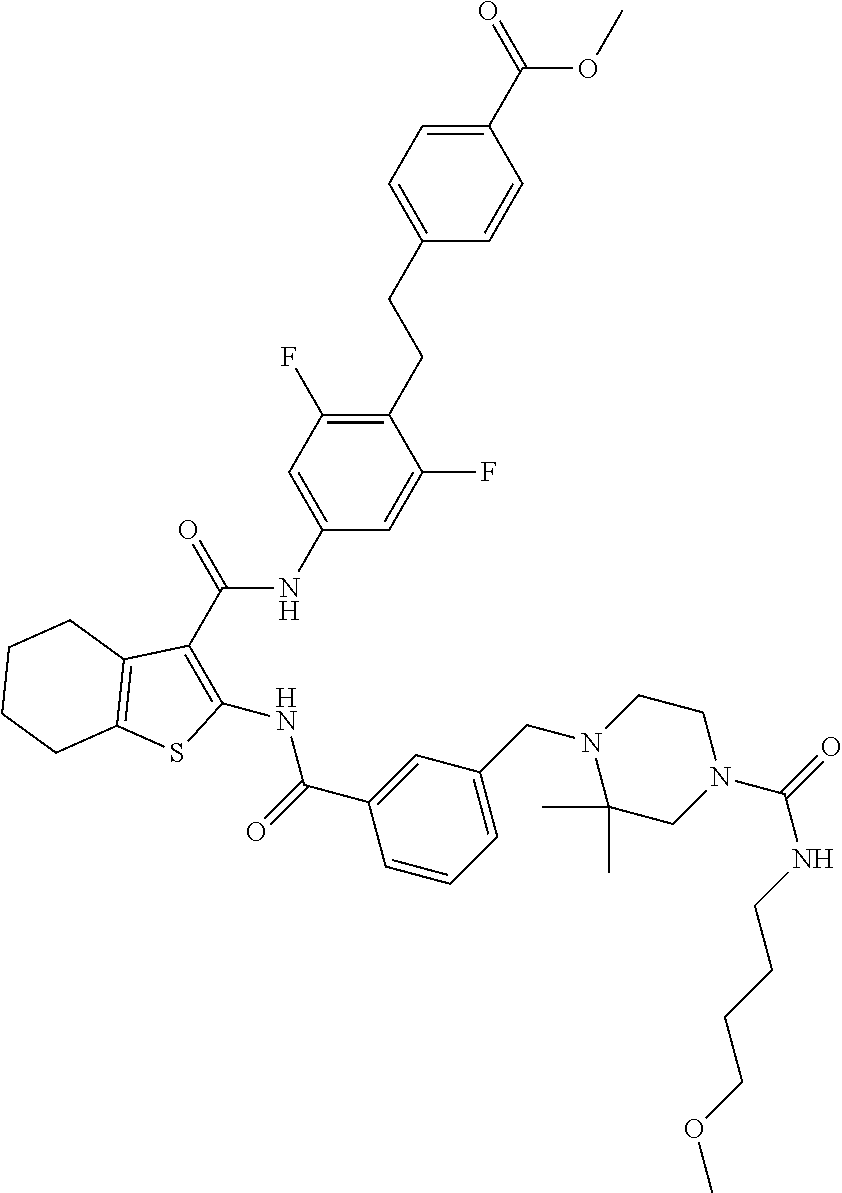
C1=C(CCC2=C(F)C=C(NC(C3=C(NC(=O)C4=CC(CN5C(C)(C)CN(C(NCCCCOC)=O)CC5)=CC=C4)SC4=C3CCCC4)=O)C=C2F)C=CC(C(OC)=O)=C1
